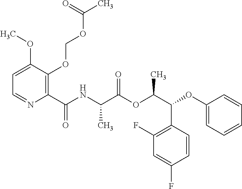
C1=C(OC)C(OCOC(C)=O)=C(C(NC(C(OC(C(OC2=CC=CC=C2)C2=C(F)C=C(F)C=C2)C)=O)C)=O)N=C1
